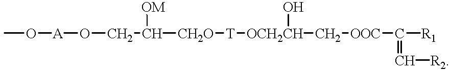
CO[A]OCC([CH2O][T][OCH2CH](C[OOC]C([R1])=C[R2])O)[OM]
